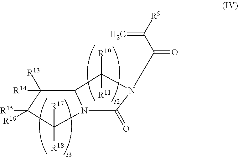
C1(=O)N(C(C([R9])=C)=O)C([R11])([R10])C2N1C([R17])([R18])C([R15])([R16])C2([R14])[R13]
